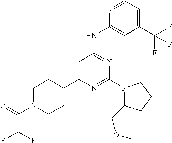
N1=CC=C(C(F)(F)F)C=C1NC1=NC(N2C(COC)CCC2)=NC(C2CCN(C(=O)C(F)F)CC2)=C1
